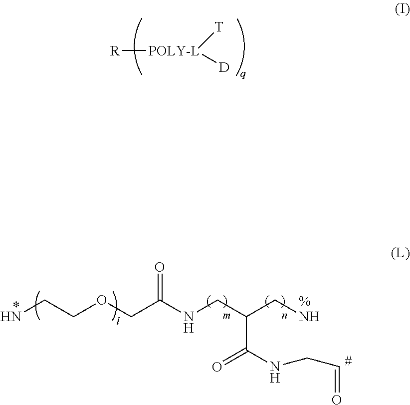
[R][POLY-L]([T])[D].NCCOCC(NCC(CN)C(NCC=O)=O)=O
